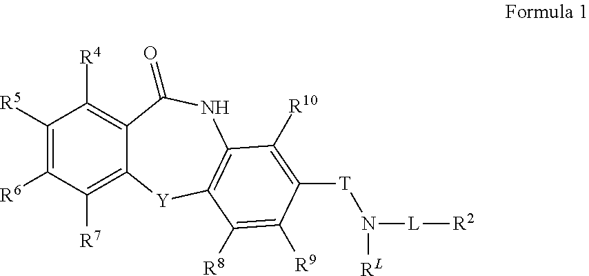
C1([R5])=C([R6])C([R7])=C2C(=C1[R4])C(=O)NC1=C([Y]2)C([R8])=C([R9])C([T]N([L][R2])[RL])=C1[R10]
